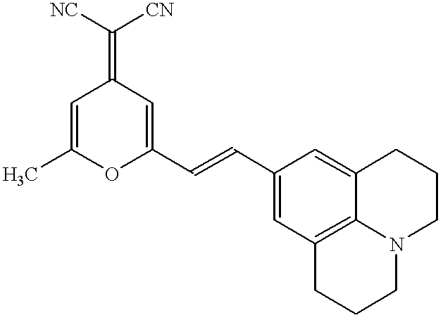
C1=C(C)OC(C=CC2=CC3=C4C(=C2)CCCN4CCC3)=CC1=C([NC])[CN]
